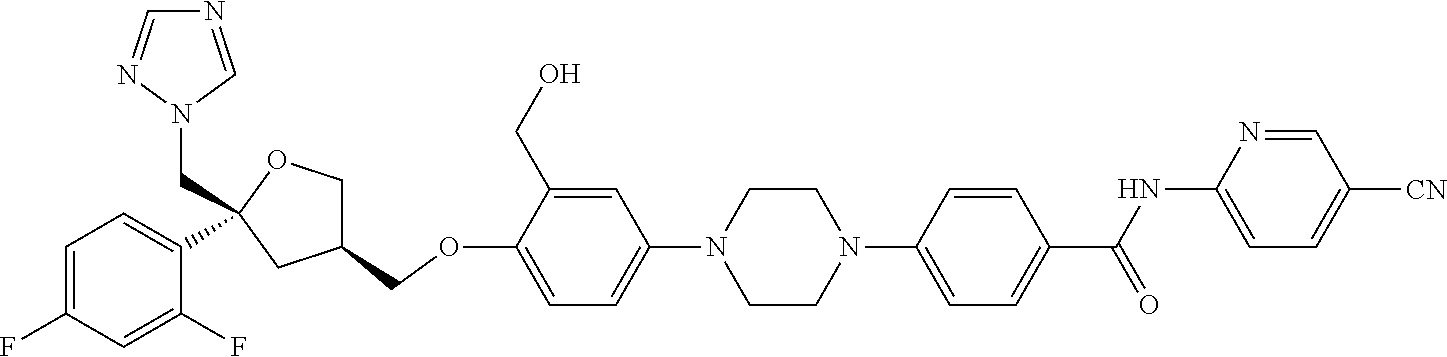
C1=C(CO)C(OCC2COC(CN3C=NC=N3)(C3=CC=C(F)C=C3F)C2)=CC=C1N1CCN(C2=CC=C(C(NC3=CC=C([CN])C=N3)=O)C=C2)CC1
